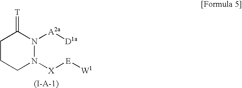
C1CCN([X][E][W1])N([A2a][D1a])C1=[T]
